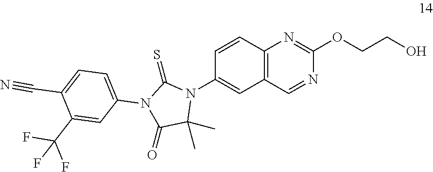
C12=C(C=NC(OCCO)=N1)C=C(N1C(=S)N(C3=CC=C(C#N)C(C(F)(F)F)=C3)C(=O)C1(C)C)C=C2
